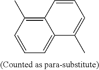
C1=CC=C(C)C2=CC=CC(C)=C12
